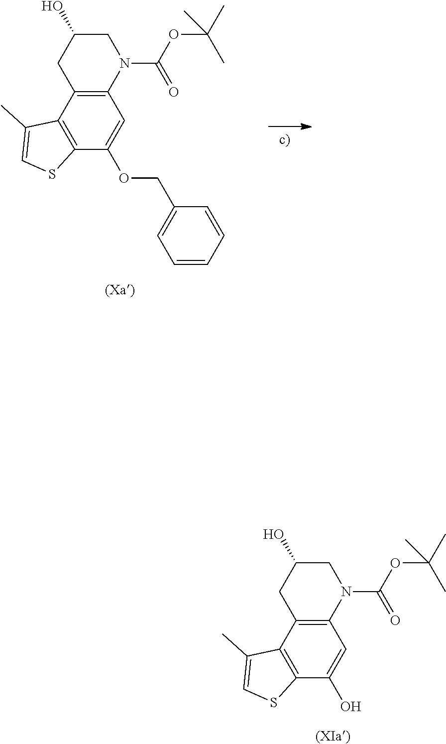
C12=C(C(O)=CC3=C1CC(O)CN3C(OC(C)(C)C)=O)SC=C2C.C12=C(C(OCC3=CC=CC=C3)=CC3=C1CC(O)CN3C(OC(C)(C)C)=O)SC=C2C
